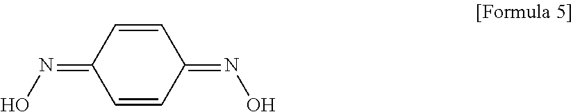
C1(=NO)C=CC(=NO)C=C1
